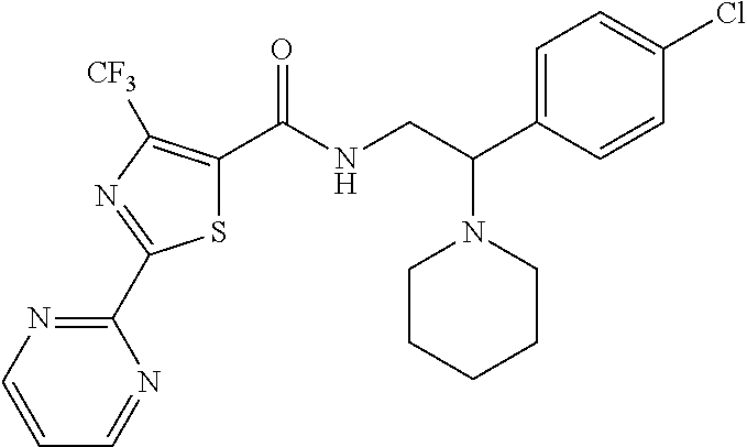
S1C(C(NCC(N2CCCCC2)C2=CC=C(Cl)C=C2)=O)=C([CF3])N=C1C1=NC=CC=N1
